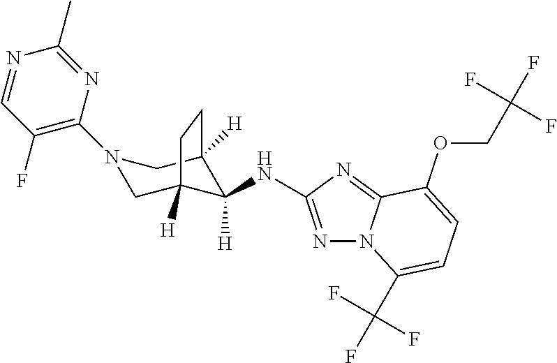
C1(N2CC3([H])C(NC4=NN5C(=N4)C(OCC(F)(F)F)=CC=C5C(F)(F)F)([H])C([H])(C2)CC3)=C(F)C=NC(C)=N1
